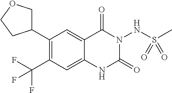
C1(C2COCC2)=C(C(F)(F)F)C=C2C(=C1)C(=O)N(NS(C)(=O)=O)C(=O)N2
